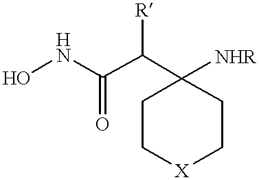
ONC(C(C1([NHR])CC[X]CC1)[R])=O
